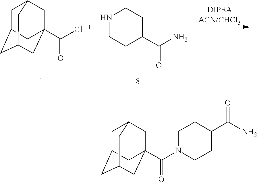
C1C2CC3CC(C(Cl)=O)(CC1C3)C2.N1CCC(C(=O)N)CC1.C1C2CC3CC(C(N4CCC(C(N)=O)CC4)=O)(CC1C3)C2
